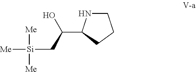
C1NC(C(C[Si]([Me])([Me])[Me])O)CC1
